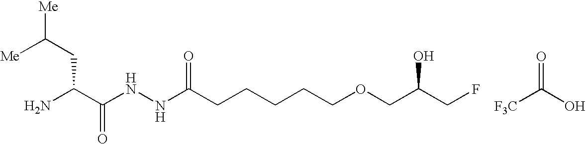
NC(C(NNC(CCCCCOCC(CF)O)=O)=O)CC([Me])[Me].C(=O)([F3C])O
